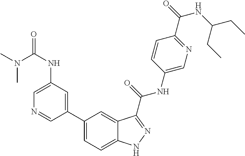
C1(NC(N(C)C)=O)=CN=CC(C2=CC=C3C(=C2)C(C(NC2=CN=C(C(=O)NC(CC)CC)C=C2)=O)=NN3)=C1
